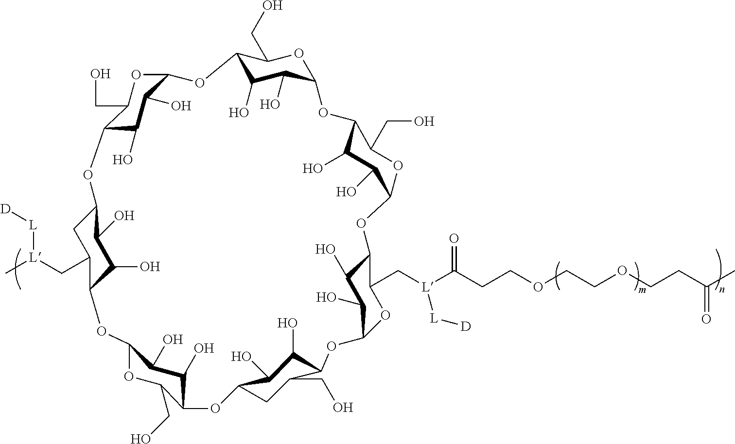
C12C(O)C(O)C(OC1CO)OC1C(O)C(O)C(CC1C[L](C)[L][D])OC1C(O)C(O)C(OC1CO)OC1C(CO)OC(OC3C(O)C(O)C(OC4C(C[L](C(CCOCCOCCC(=O)C)=O)[L][D])OC(OC5C(CO)CC(O2)C(O)C5O)C(O)C4O)OC3CO)C(O)C1O
